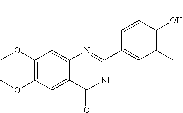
C1(OC)=C(OC)C=C2C(=C1)N=C(C1=CC(C)=C(O)C(C)=C1)NC2=O
